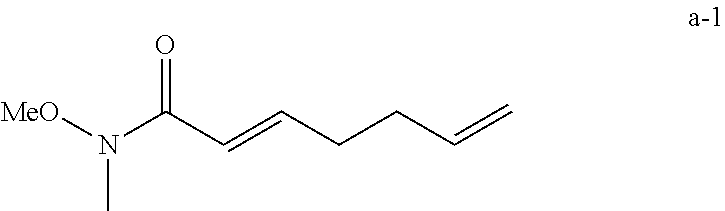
[MeO]N(C(C=CCCC=C)=O)C
